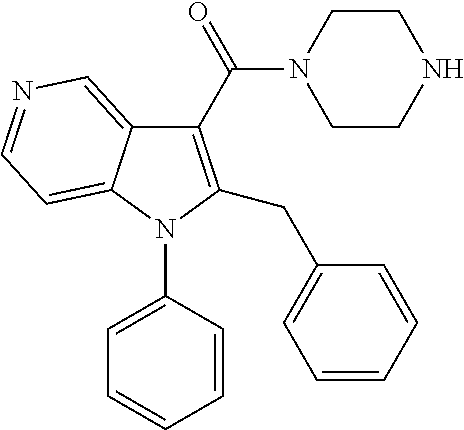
C1(C(N2CCNCC2)=O)=C(CC2=CC=CC=C2)N(C2=CC=CC=C2)C2=CC=NC=C12
